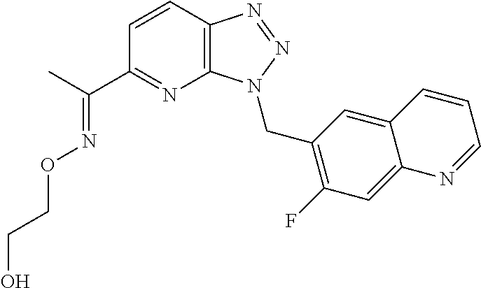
C1=CC2=C(N=C1C(C)=NOCCO)N(CC1=C(F)C=C3C(=C1)C=CC=N3)N=N2
